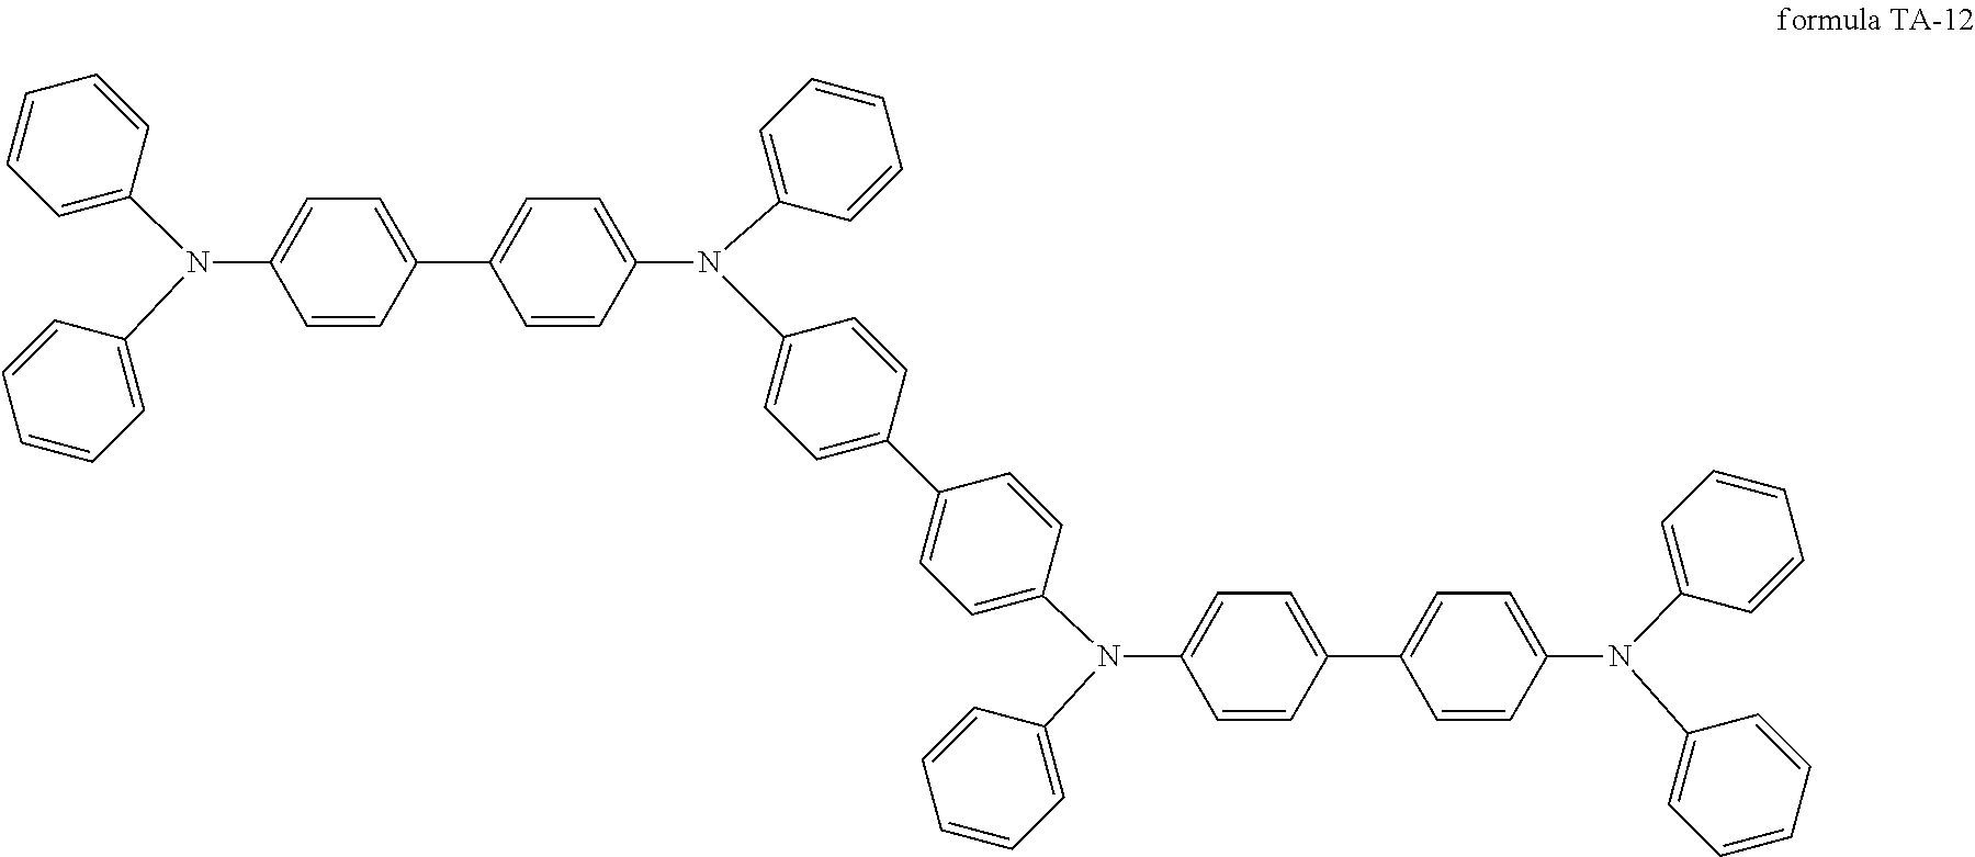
C1=CC=C(N(C2=CC=CC=C2)C2=CC=C(C3=CC=C(N(C4=CC=CC=C4)C4=CC=C(C5=CC=C(N(C6=CC=CC=C6)C6=CC=C(C7=CC=C(N(C8=CC=CC=C8)C8=CC=CC=C8)C=C7)C=C6)C=C5)C=C4)C=C3)C=C2)C=C1
